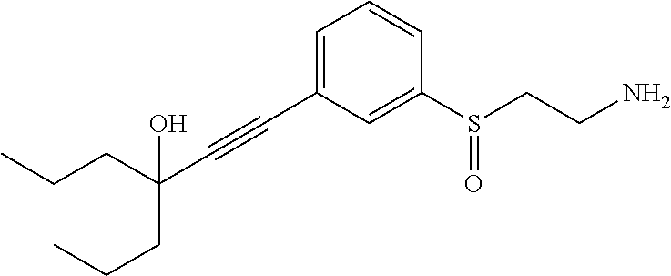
C(C#CC1=CC=CC(S(CCN)=O)=C1)(CCC)(CCC)O
